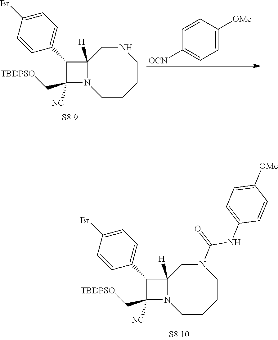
C1C2([H])N(CCCCN1C(NC1=CC=C([OMe])C=C1)=O)C(C[TBDPSO])([NC])C2C1=CC=C(Br)C=C1.C1C2([H])N(CCCCN1)C(C[TBDPSO])([NC])C2C1=CC=C(Br)C=C1.C1=CC([OMe])=CC=C1[OCN]
